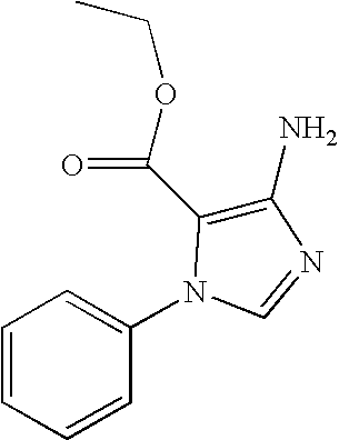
C1=CC=CC(N2C(C(OCC)=O)=C(N)N=C2)=C1
